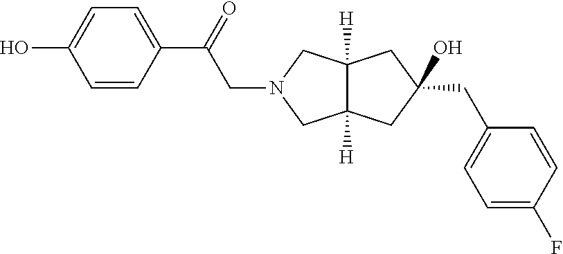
C1(CC2=CC=C(F)C=C2)(O)CC2([H])C([H])(CN(CC(C3=CC=C(O)C=C3)=O)C2)C1
